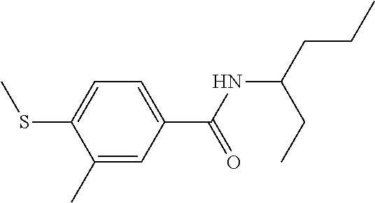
C1=C(C(NC(CCC)CC)=O)C=C(C)C(SC)=C1
